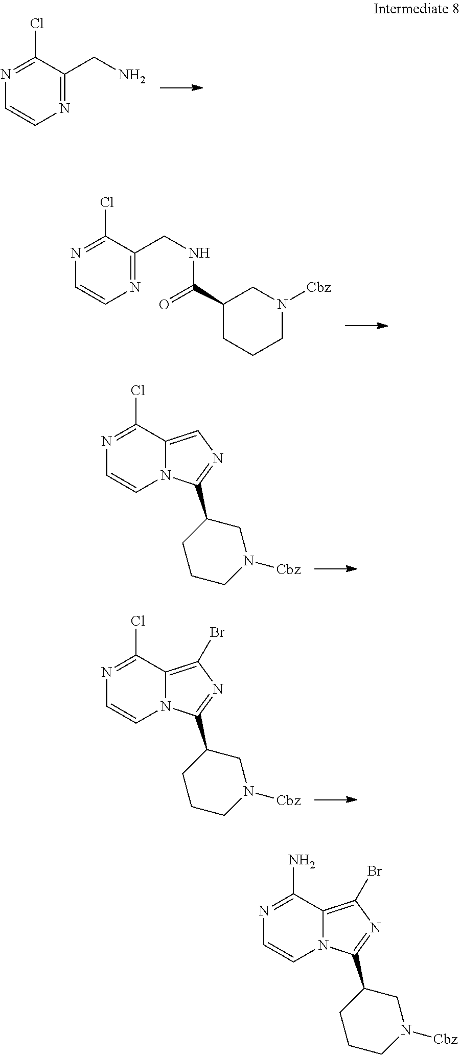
N1=C(CN)C(Cl)=NC=C1.N1=C(CNC(C2CCCN([Cbz])C2)=O)C(Cl)=NC=C1.N12C(=CN=C1C1CCCN([Cbz])C1)C(Cl)=NC=C2.N12C(=C(Br)N=C1C1CCCN([Cbz])C1)C(Cl)=NC=C2.N12C(=C(Br)N=C1C1CCCN([Cbz])C1)C(N)=NC=C2
